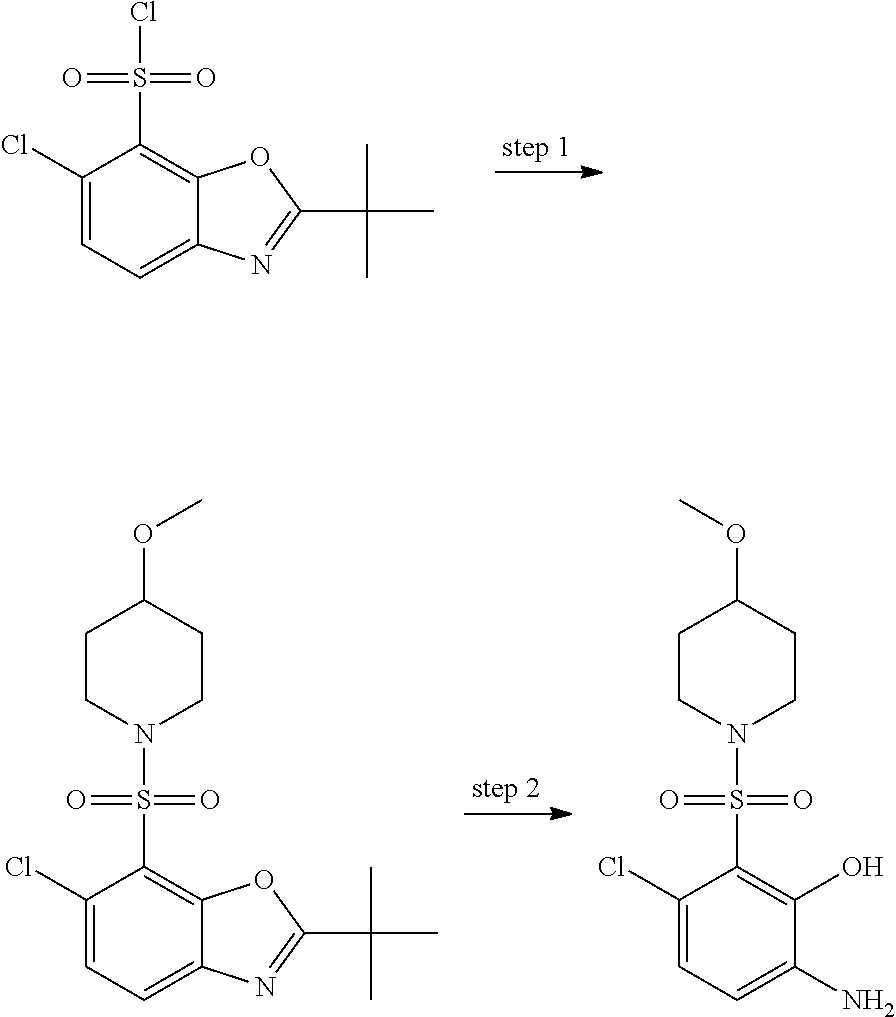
C1(Cl)=CC=C2C(=C1S(=O)(=O)Cl)OC(C(C)(C)C)=N2.C1(Cl)=CC=C2C(=C1S(=O)(=O)N1CCC(OC)CC1)OC(C(C)(C)C)=N2.C1(Cl)=CC=C(N)C(O)=C1S(=O)(=O)N1CCC(OC)CC1
